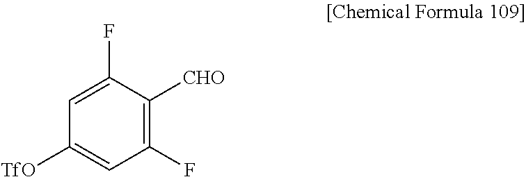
C1(F)=C([CHO])C(F)=CC([TfO])=C1
